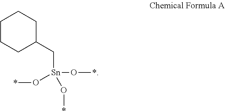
C1(C[Sn](O*)(O*)O*)CCCCC1
